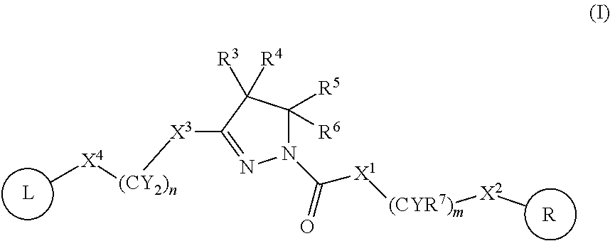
[L].C1([R5])([R6])C([R3])([R4])C([X3][(CY2)n][X4]C)=NN1C([X1][(CYR7)m][X2][R])=O
